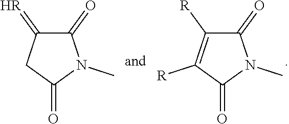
C1(=O)C(=[HR])CC(=O)N1C.C1(=O)C([R])=C([R])C(=O)N1C
